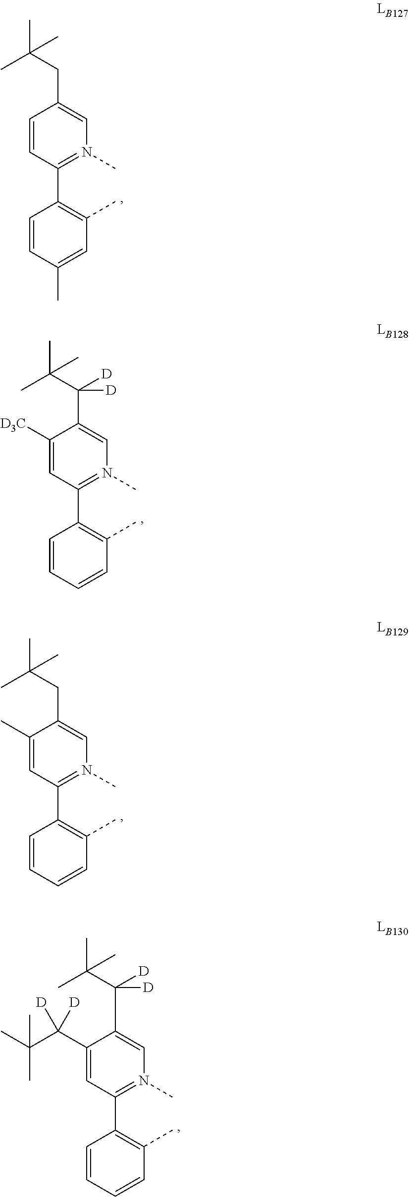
C1=CC(C2=C(C)C=C(C)C=C2)=N(C)C=C1CC(C)(C)C.C1([D3C])=CC(C2=C(C)C=CC=C2)=N(C)C=C1C(C(C)(C)C)([D])[D].C1(C)=CC(C2=C(C)C=CC=C2)=N(C)C=C1CC(C)(C)C.C1(C(C(C)(C)C)([D])[D])=CC(C2=C(C)C=CC=C2)=N(C)C=C1C(C(C)(C)C)([D])[D]
